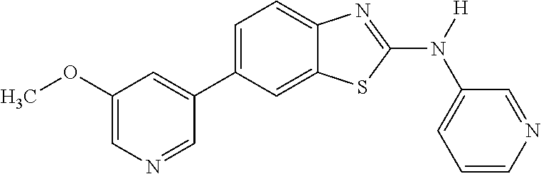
C1(OC)=CN=CC(C2=CC=C3C(=C2)SC(N([H])C2=CC=CN=C2)=N3)=C1
